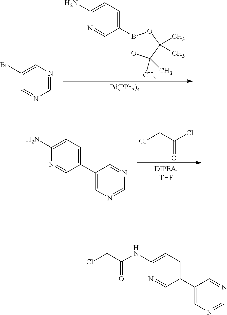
C1(Br)=CN=CN=C1.C1(N)=CC=C(B2OC(C)(C)C(C)(C)O2)C=N1.[Pd(PPh3)4].C1(N)=CC=C(C2=CN=CN=C2)C=N1.O=C(CCl)Cl.C1(NC(CCl)=O)=CC=C(C2=CN=CN=C2)C=N1
